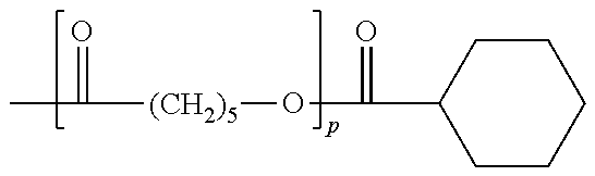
CC(=O)[(CH2)5]OC(=O)C1CCCCC1
